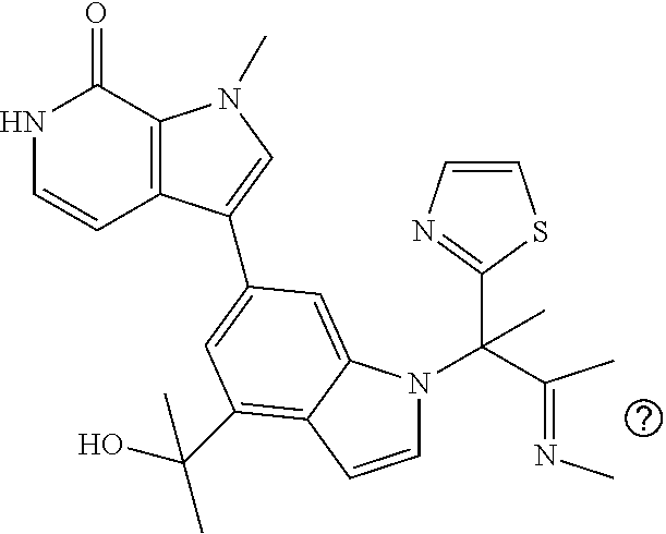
N1C=CC2=C(C1=O)N(C)C=C2C1=CC(C(O)(C)C)=C2C(=C1)N(C(C(=NC)C)(C1=NC=CS1)C)C=C2
